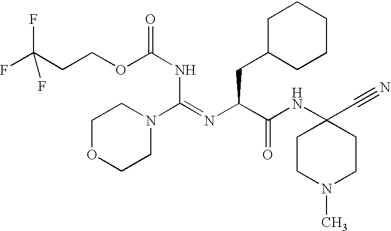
C1OCCN(C(=NC(C(NC2(C#N)CCN(C)CC2)=O)CC2CCCCC2)NC(=O)OCCC(F)(F)F)C1
